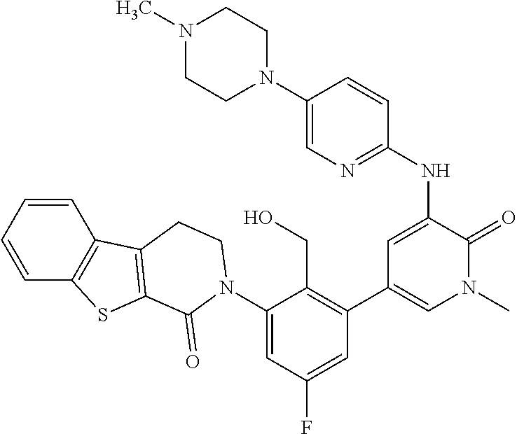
N(C1=CC(C2=C(CO)C(N3C(=O)C4=C(C5=C(C=CC=C5)S4)CC3)=CC(F)=C2)=CN(C)C1=O)C1=NC=C(N2CCN(C)CC2)C=C1
